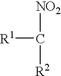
[NO2]C([R2])[R1]
